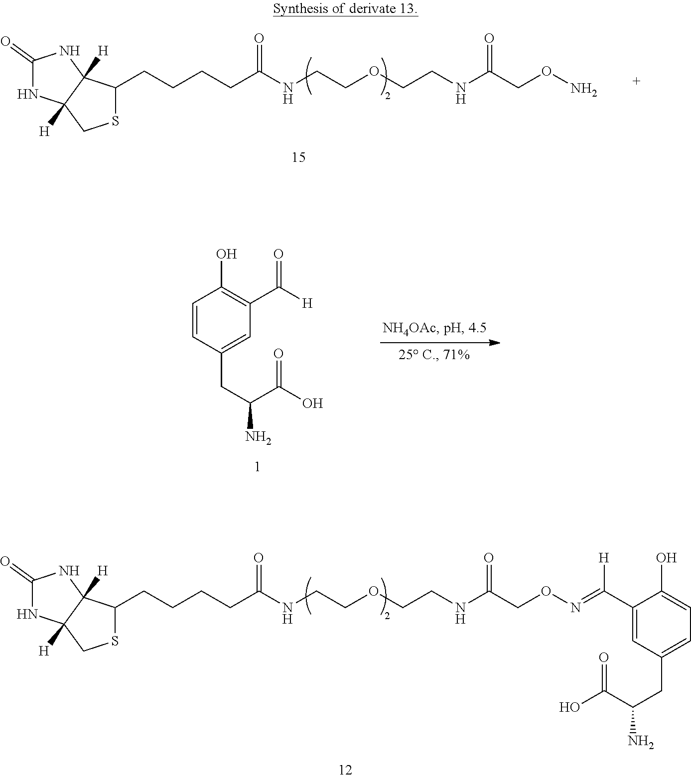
C(CCCC(NCCOCCNC(CON)=O)=O)C1SCC2([H])C1([H])NC(=O)N2.C1=CC(CC(N)C(O)=O)=CC(C([H])=O)=C1O.C(CCCC(NCCOCCNC(CON=C([H])C1=CC(CC(N)C(O)=O)=CC=C1O)=O)=O)C1SCC2([H])C1([H])NC(=O)N2
